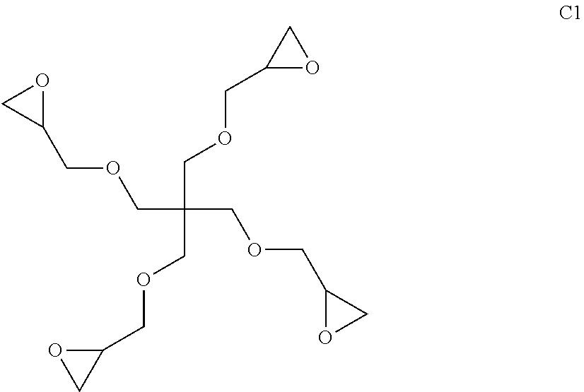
C1(COCC(COCC2CO2)(COCC2CO2)COCC2CO2)CO1
